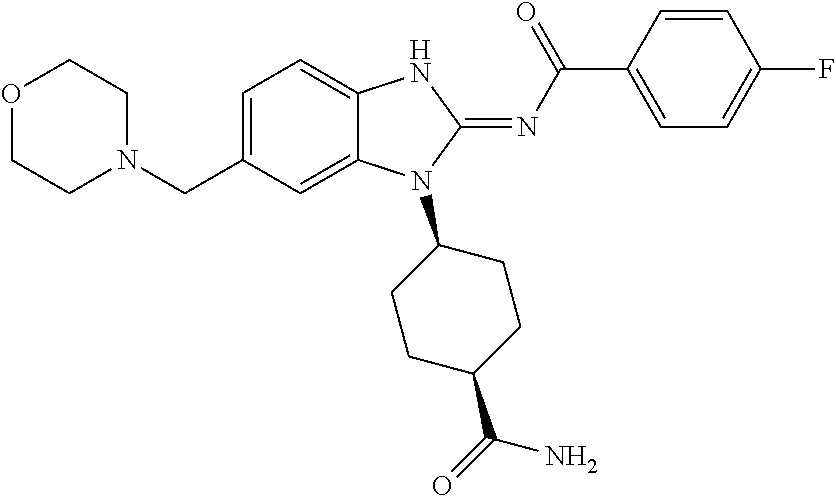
C1=C(CN2CCOCC2)C=C2C(=C1)NC(=NC(C1=CC=C(F)C=C1)=O)N2C1CCC(C(=O)N)CC1
